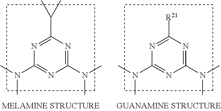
C1(N(C)C)=NC(C(C)C)=NC(N(C)C)=N1.C1(N(C)C)=NC([R21])=NC(N(C)C)=N1
